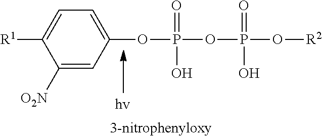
C1([O2N])=CC(OP(OP(O[R2])(=O)O)(=O)O)=CC=C1[R1]
